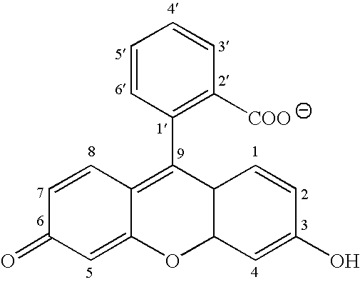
C1=CC(C2=C3C(=CC(=O)C=C3)OC3C2C=CC(O)=C3)=C([COO])C=C1
